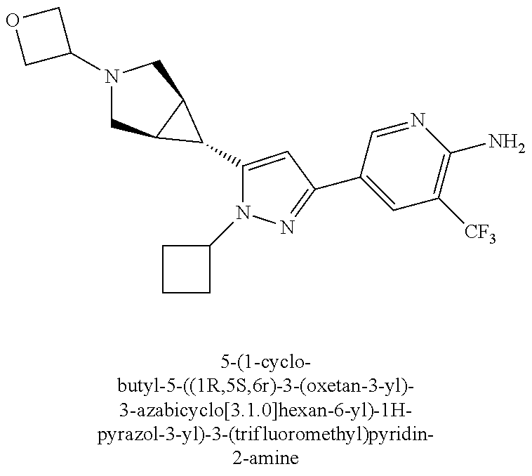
N1(C2COC2)CC2C(C1)C2C1=CC(C2=CC([CF3])=C(N)N=C2)=NN1C1CCC1
